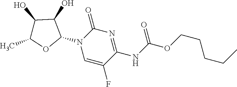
C1(=O)N(C2C(O)C(O)C(C)O2)C=C(F)C(NC(OCCCCC)=O)=N1
